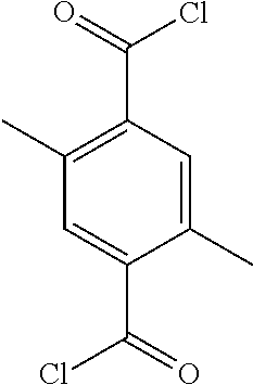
C(C1=CC(C)=C(C(=O)Cl)C=C1C)(=O)Cl
